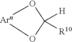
C1([H])([R10])O[Arn]O1
